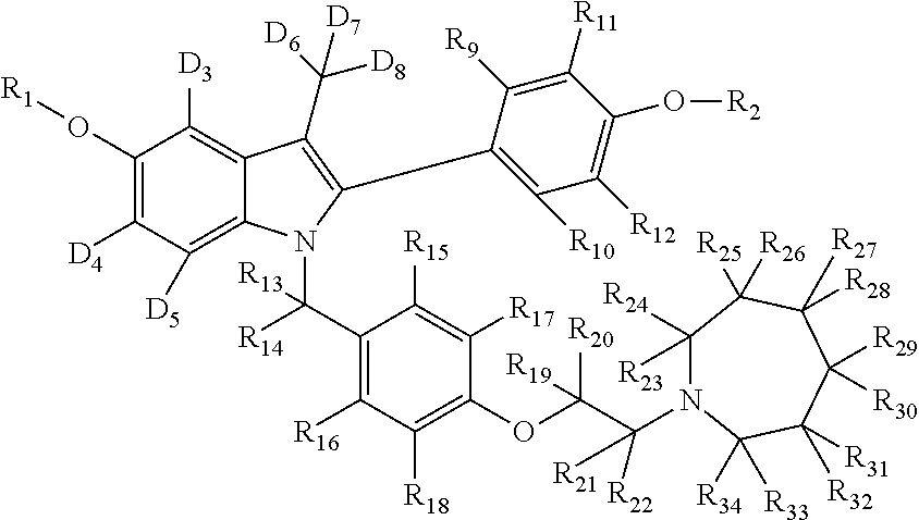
C1(O[R1])=C([D4])C([D5])=C2C(=C1[D3])C(C([D6])([D8])[D7])=C(C1=C([R10])C([R12])=C(O[R2])C([R11])=C1[R9])N2C(C1=C([R16])C([R18])=C(OC(C([R21])([R22])N2C([R23])([R24])C([R25])([R26])C([R28])([R27])C([R29])([R30])C([R31])([R32])C2([R34])[R33])([R20])[R19])C([R17])=C1[R15])([R14])[R13]
